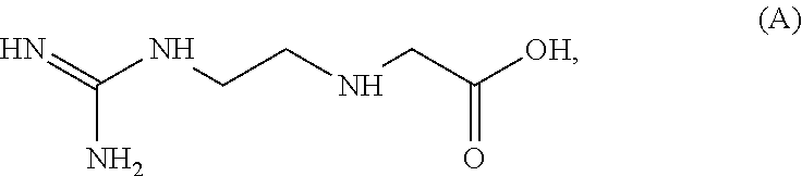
N=C(NCCNCC([OH])=O)N
